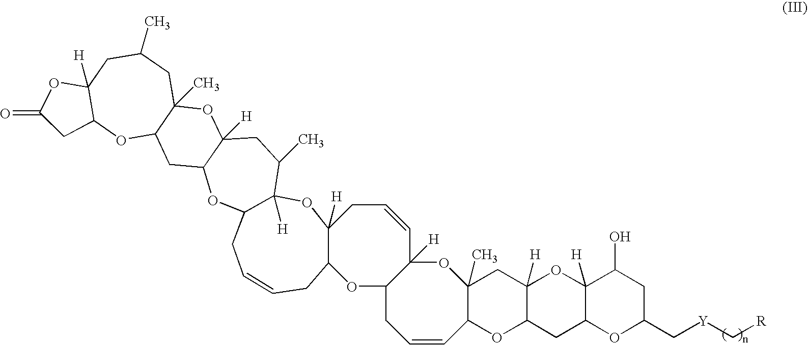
O1C2C([H])(CC3(C)C1C=CCC1C([H])(O3)C=CCC3([H])OC4([H])C(CC=CCC3O1)OC1C([H])(CC4C)OC3(C)C(C1)OC1C([H])(CC(C)C3)OC(=O)C1)OC1([H])C(C2)OC(C[Y]C[R])CC1O
